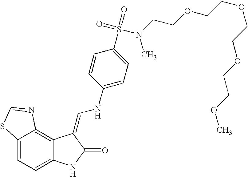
C12=CC=C3C(=C1N=CS2)C(=CNC1=CC=C(S(=O)(=O)N(CCOCCOCCOCCOC)C)C=C1)C(=O)N3
